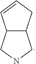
C12C(CNC1)CC=C2
